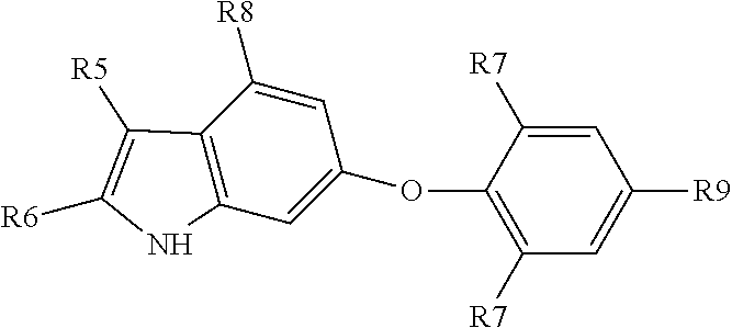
C1([R8])=CC(OC2=C([R7])C=C([R9])C=C2[R7])=CC2=C1C([R5])=C([R6])N2
